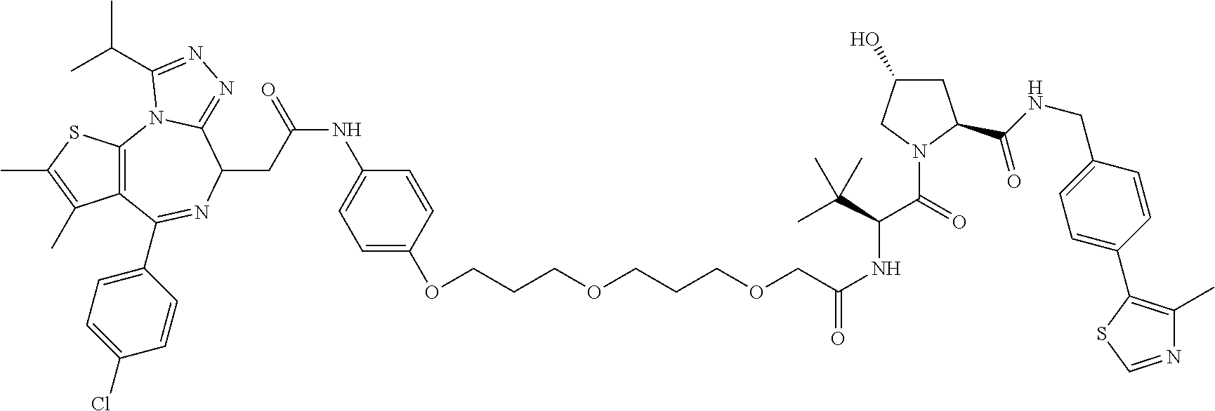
S1C(C)=C(C)C2=C1N1C(=NN=C1C(C)C)C(CC(=O)NC1=CC=C(OCCCOCCCOCC(=O)NC(C(C)(C)C)C(N3C(C(=O)NCC4=CC=C(C5=C(C)N=CS5)C=C4)CC(O)C3)=O)C=C1)N=C2C1=CC=C(Cl)C=C1
